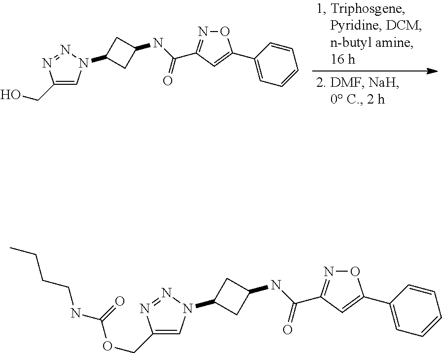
C1(CO)=CN(C2CC(NC(=O)C3=NOC(C4=CC=CC=C4)=C3)C2)N=N1.C1(COC(NCCCC)=O)=CN(C2CC(NC(=O)C3=NOC(C4=CC=CC=C4)=C3)C2)N=N1
